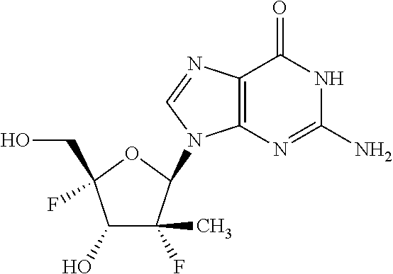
C1(O)C(F)(C)C(N2C3=C(C(=O)NC(N)=N3)N=C2)OC1(F)CO
